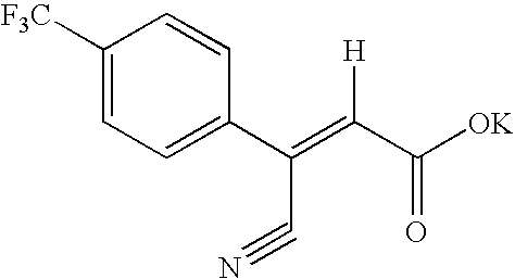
C1([F3C])=CC=C(C(=C(C([OK])=O)[H])C#N)C=C1
